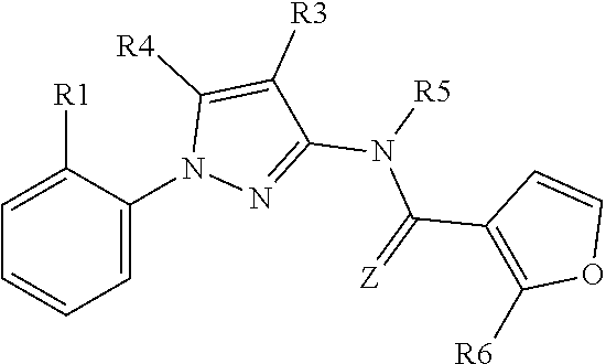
C1(C(=[Z])N([R5])C2=NN(C3=CC=CC=C3[R1])C([R4])=C2[R3])=C([R6])OC=C1
